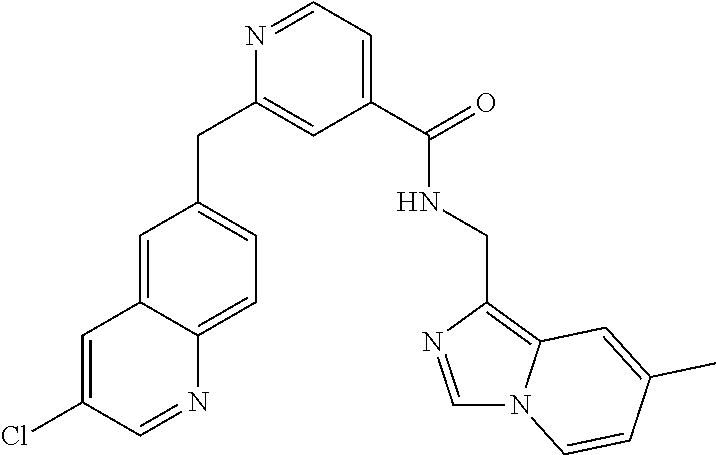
C1=C(Cl)C=NC2=CC=C(CC3=CC(C(NCC4=C5N(C=N4)C=CC(C)=C5)=O)=CC=N3)C=C12
